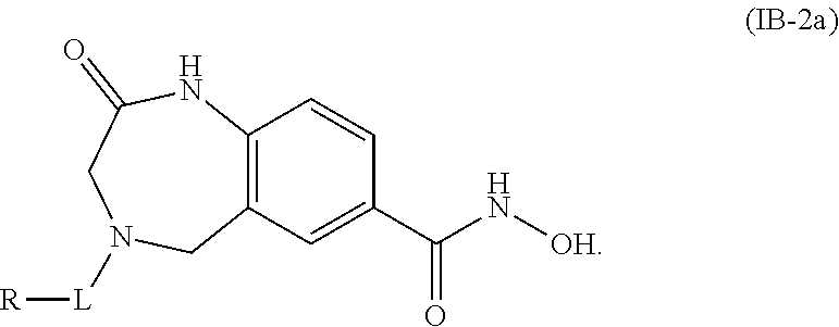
C12=C(C=C(C(N[OH])=O)C=C1)CN([L][R])CC(=O)N2
